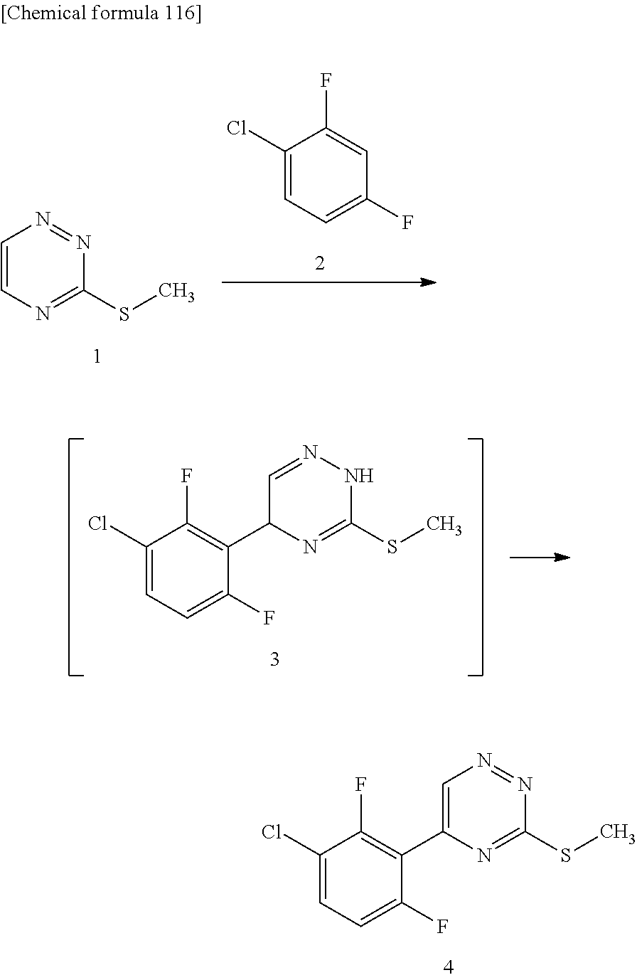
C1(Cl)=CC=C(F)C(C2=CN=NC(SC)=N2)=C1F.C1=CN=C(SC)N=N1.C1(Cl)=CC=C(F)C=C1F.C1(Cl)=CC=C(F)C(C2N=C(SC)NN=C2)=C1F
